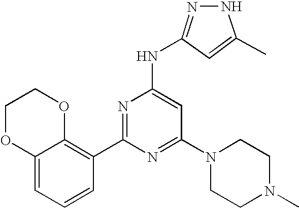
C12=CC=CC(C3=NC(NC4=NNC(C)=C4)=CC(N4CCN(C)CC4)=N3)=C1OCCO2
